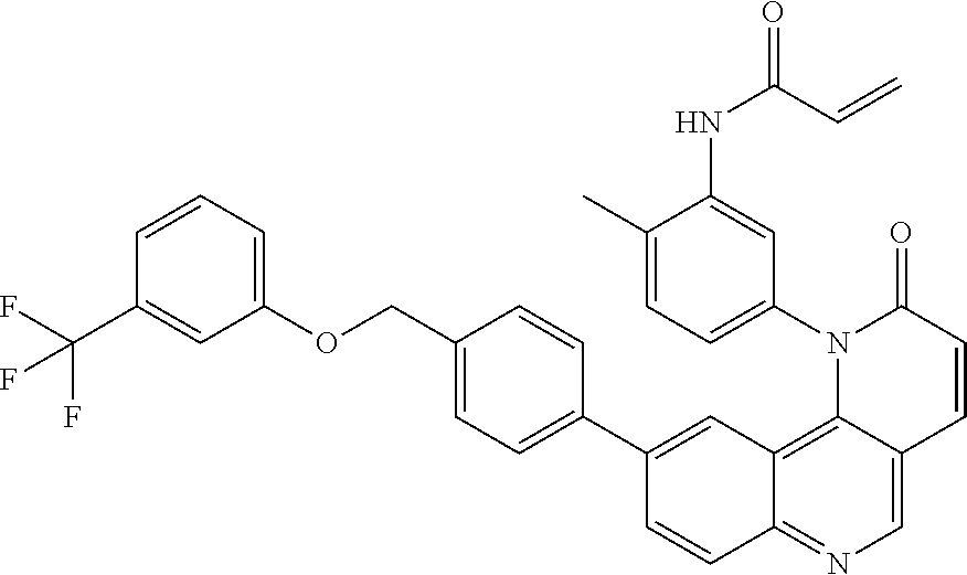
C12=C3C(=CN=C1C=CC(C1=CC=C(COC4=CC=CC(C(F)(F)F)=C4)C=C1)=C2)C=CC(=O)N3C1=CC=C(C)C(NC(C=C)=O)=C1
